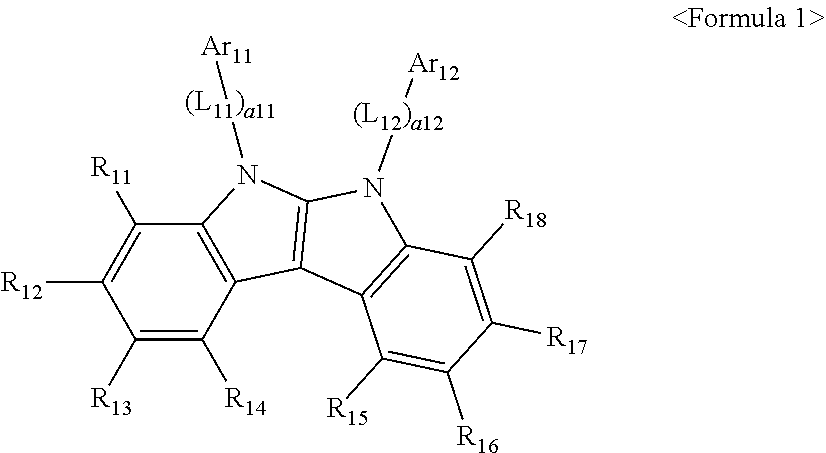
C1([R13])=C([R14])C2=C(C([R11])=C1[R12])N([(L11)a11][Ar11])C1=C2C2=C(C([R18])=C([R17])C([R16])=C2[R15])N1[(L12)a12][Ar12]
